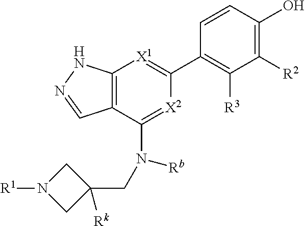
C1([R2])=C(O)C=CC(C2=[X1]C3=C(C(N(CC4([Rk])CN([R1])C4)[Rb])=[X2]2)C=NN3)=C1[R3]
